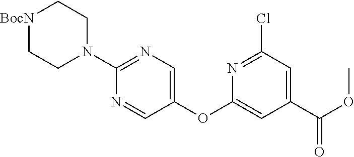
N1=CC(OC2=CC(C(=O)OC)=CC(Cl)=N2)=CN=C1N1CC[BocN]CC1
